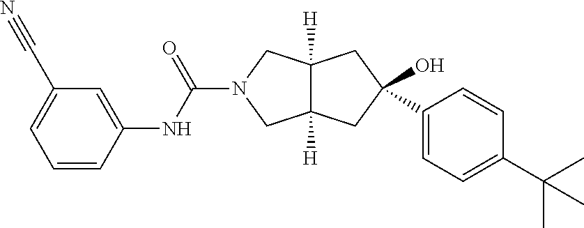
C1(C2=CC=C(C(C)(C)C)C=C2)(O)CC2([H])C([H])(CN(C(NC3=CC(C#N)=CC=C3)=O)C2)C1
